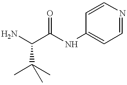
NC(C(NC1=CC=NC=C1)=O)C(C)(C)C
